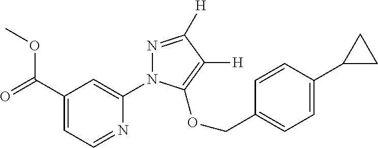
O(C(C1=CC=NC(N2N=C([H])C([H])=C2OCC2=CC=C(C3CC3)C=C2)=C1)=O)C
